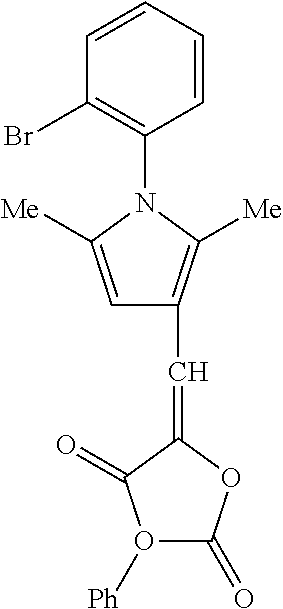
C1=CC=CC(N2C([Me])=CC(C=C3OC(=O)O([Ph])C3=O)=C2[Me])=C1Br
